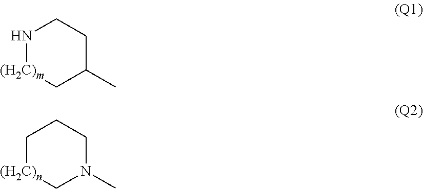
N1[(H2C)m]CC(C)CC1.C1[(H2C)n]CN(C)CC1
